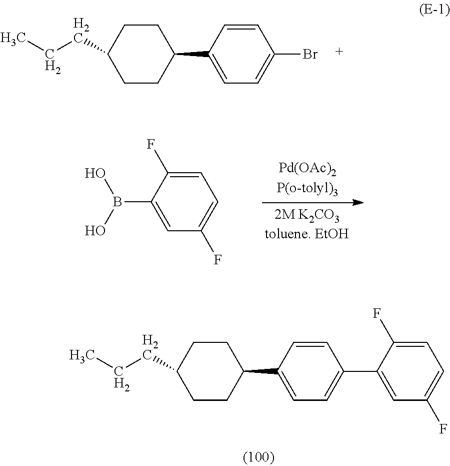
C1CC(CCC)CCC1C1=CC=C(C2=CC(F)=CC=C2F)C=C1.C1CC(CCC)CCC1C1=CC=C(Br)C=C1.C1=C(F)C(B(O)O)=CC(F)=C1
